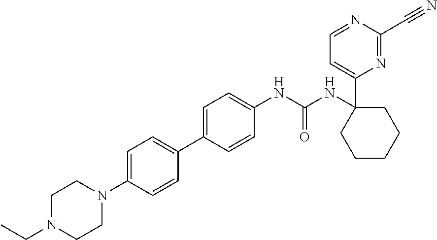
C1=C(C2=CC=C(N3CCN(CC)CC3)C=C2)C=CC(NC(NC2(C3=CC=NC(C#N)=N3)CCCCC2)=O)=C1
